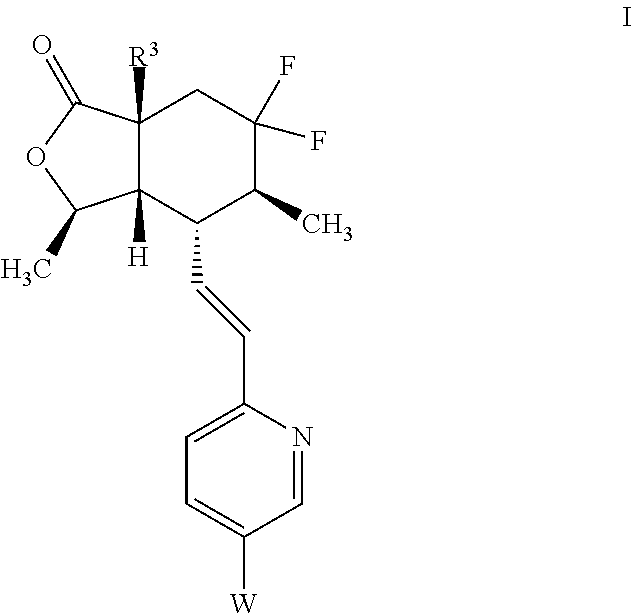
C12([H])C([R3])(C(=O)OC1C)CC(F)(F)C(C)C2C=CC1=CC=C([W])C=N1
